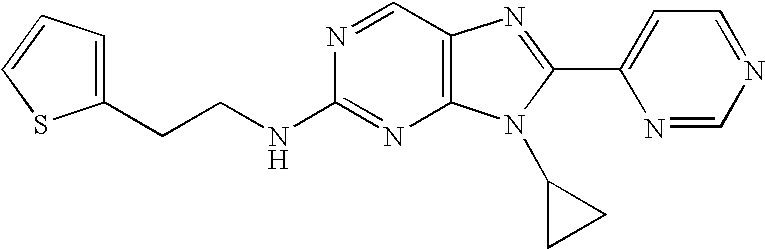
C(CC1=CC=CS1)NC1=NC2=C(C=N1)N=C(C1=CC=NC=N1)N2C1CC1
